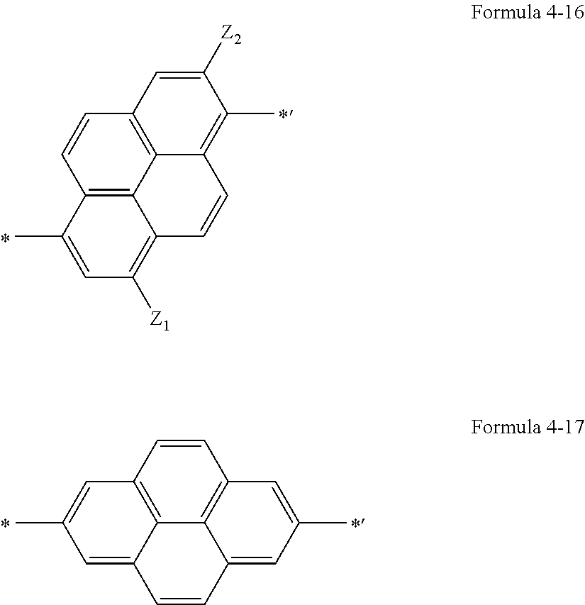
C1=C([Z2])C(C)=C2C3=C1C=CC1=C3C(=C([Z1])C=C1C)C=C2.C1=CC2=C3C4=C1C=C(C)C=C4C=CC3=CC(C)=C2
